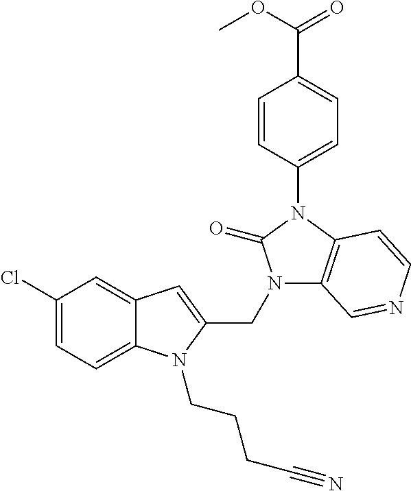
C12=CC(Cl)=CC=C1N(CCCC#N)C(CN1C3=C(N(C4=CC=C(C(OC)=O)C=C4)C1=O)C=CN=C3)=C2
